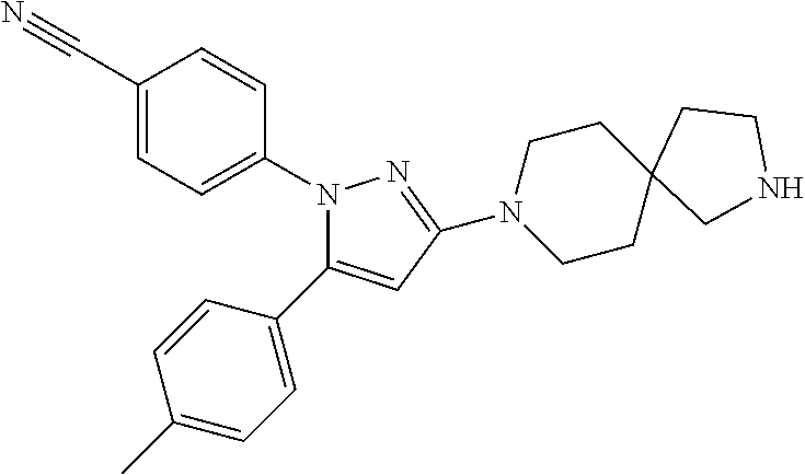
N1(C2=CC=C(C#N)C=C2)C(C2=CC=C(C)C=C2)=CC(N2CCC3(CC2)CNCC3)=N1
